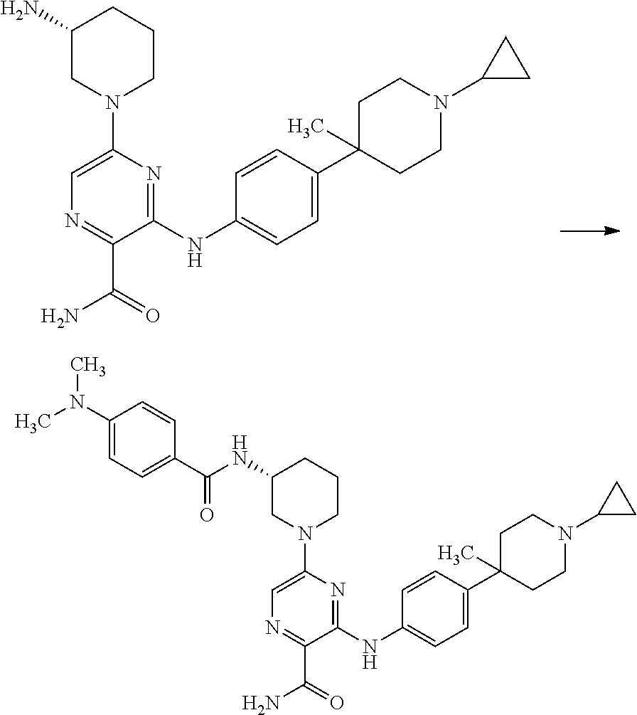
C1(N)CN(C2=CN=C(C(=O)N)C(NC3=CC=C(C4(C)CCN(C5CC5)CC4)C=C3)=N2)CCC1.C1(NC(C2=CC=C(N(C)C)C=C2)=O)CN(C2=CN=C(C(=O)N)C(NC3=CC=C(C4(C)CCN(C5CC5)CC4)C=C3)=N2)CCC1
